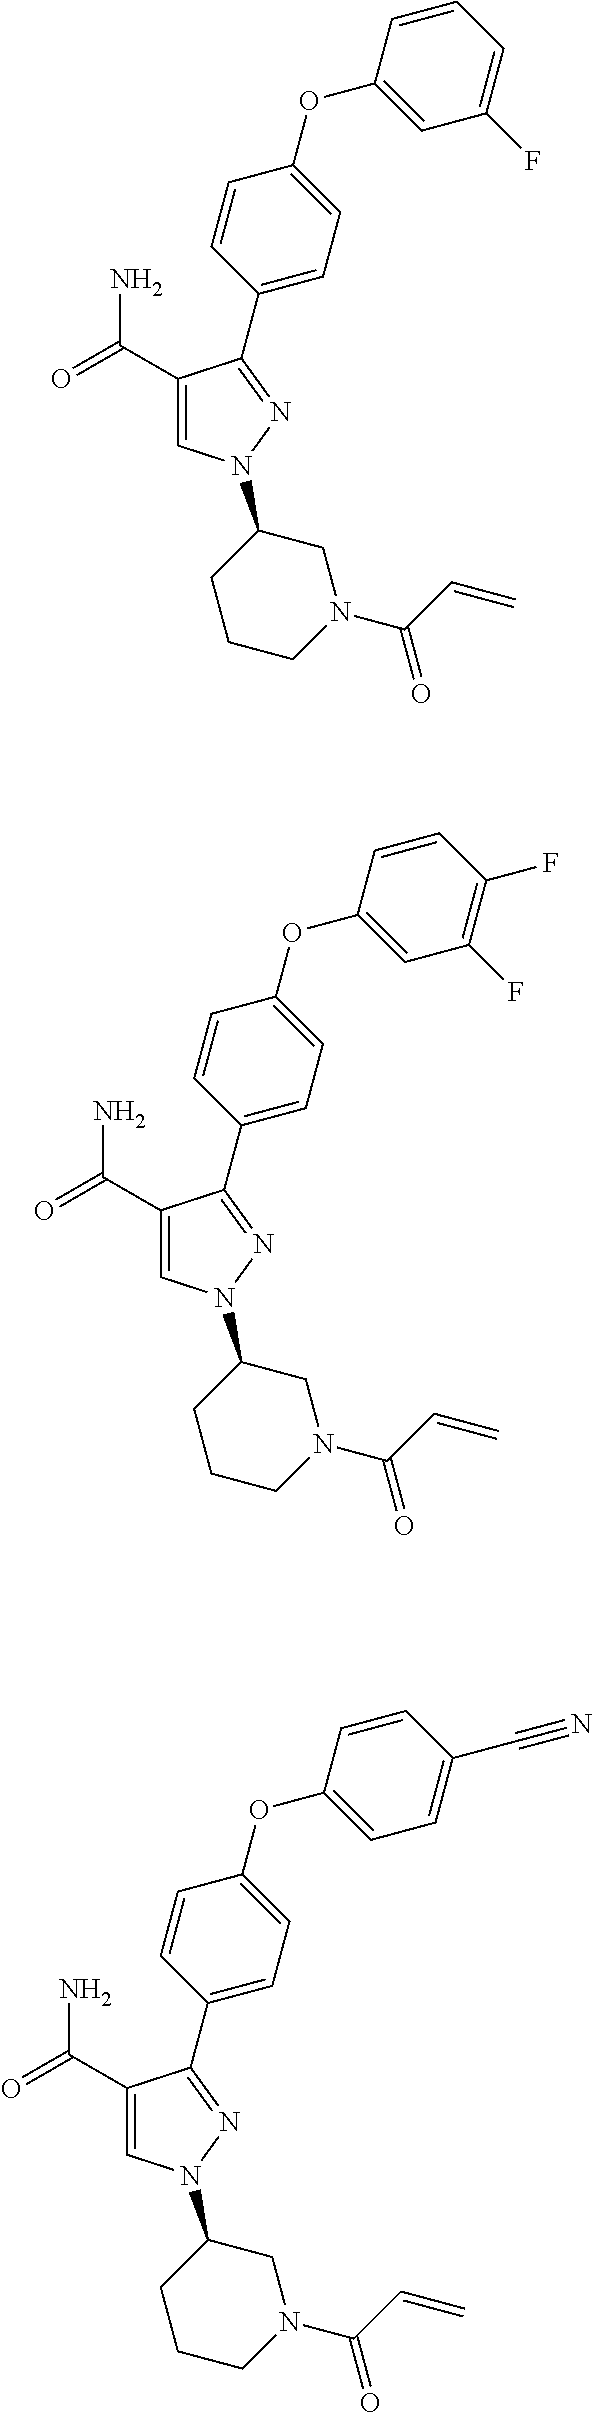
C1=CC(OC2=CC(F)=CC=C2)=CC=C1C1=NN(C2CCCN(C(=O)C=C)C2)C=C1C(=O)N.C1=CC(OC2=CC(F)=C(F)C=C2)=CC=C1C1=NN(C2CCCN(C(=O)C=C)C2)C=C1C(=O)N.C1=CC(OC2=CC=C(C#N)C=C2)=CC=C1C1=NN(C2CCCN(C(=O)C=C)C2)C=C1C(=O)N
